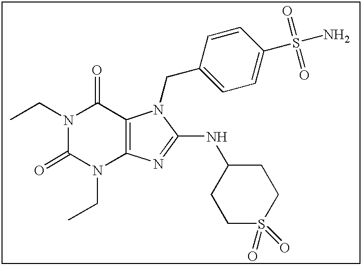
C(N1C(=O)N(CC)C2=C(C1=O)N(CC1=CC=C(S(N)(=O)=O)C=C1)C(NC1CCS(=O)(=O)CC1)=N2)C
